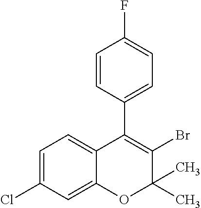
C1=C(Cl)C=C2C(=C1)C(C1=CC=C(F)C=C1)=C(Br)C(C)(C)O2
